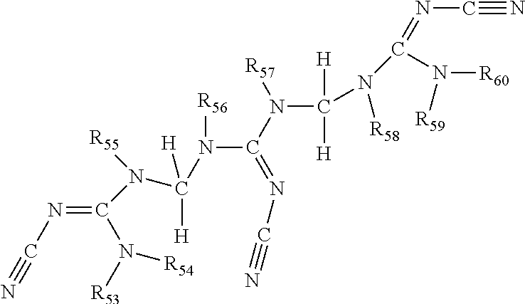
N#CN=C(N([R53])[R54])N([R55])C([H])([H])N([R56])C(=NC#N)N([R57])C([H])([H])N(C(=NC#N)N([R59])[R60])[R58]
